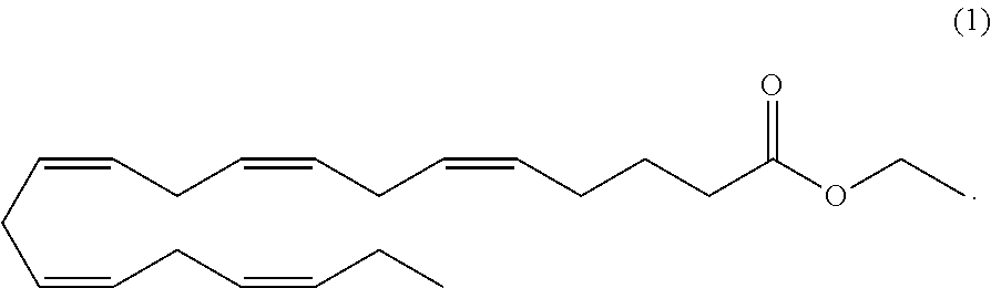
C(=CCC=CCC=CCC)CC=CCC=CCCCC(OCC)=O
